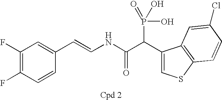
C1(F)=C(F)C=CC(C=CNC(C(P(O)(O)=O)C2=CSC3=C2C=C(Cl)C=C3)=O)=C1
